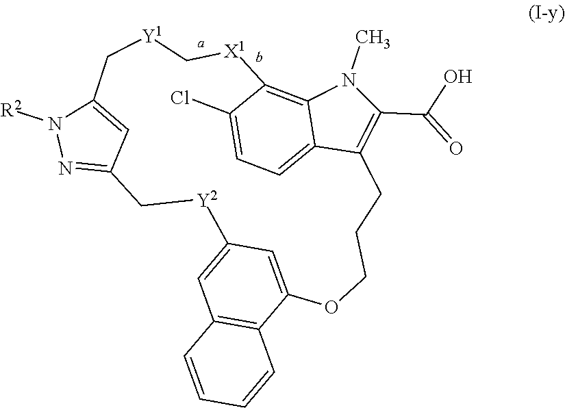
C1=C2C=C(C3=C1C=CC=C3)OCCCC1=C(C(O)=O)N(C)C3=C(C(Cl)=CC=C13)[X1]C[Y1]CC1=CC(=NN1[R2])C[Y2]2
